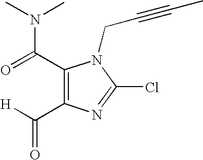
C1(C(=O)N(C)C)=C(C([H])=O)N=C(Cl)N1CC#CC
